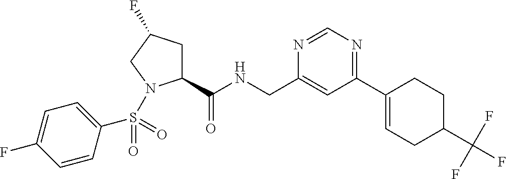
C1(C(NCC2=CC(C3=CCC(C(F)(F)F)CC3)=NC=N2)=O)CC(F)CN1S(C1=CC=C(F)C=C1)(=O)=O
